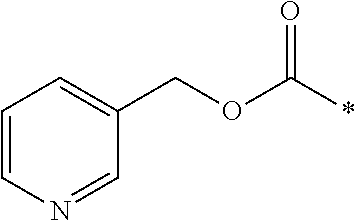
C1=CN=CC(COC(*)=O)=C1
